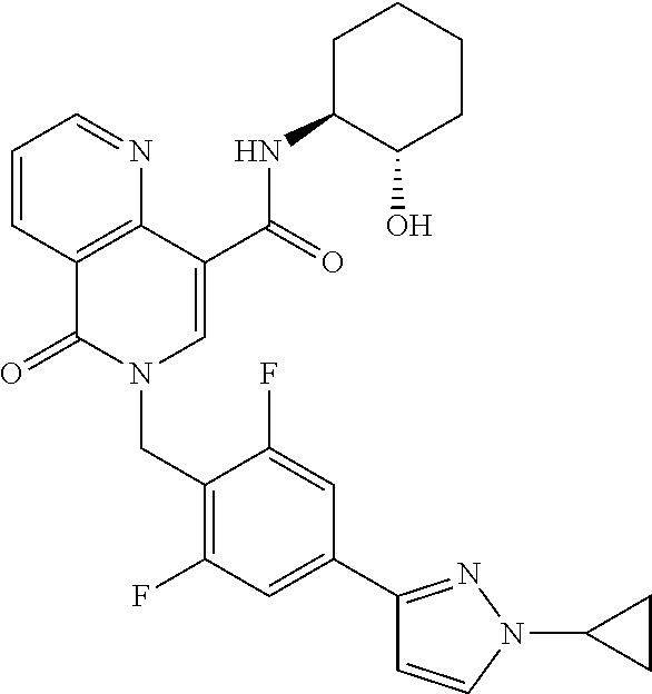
C1=CC2=C(N=C1)C(C(=O)NC1C(O)CCCC1)=CN(CC1=C(F)C=C(C3=NN(C4CC4)C=C3)C=C1F)C2=O
